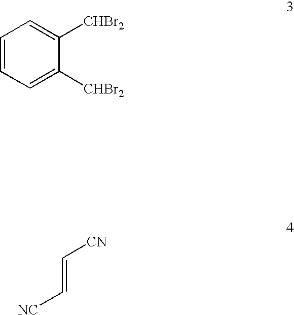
C1=CC=C([CHBr2])C([CHBr2])=C1.[NC]C=C[CN]
